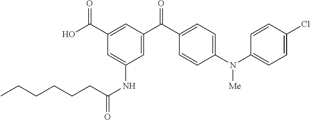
C(=O)(CCCCCC)NC1=CC(C(O)=O)=CC(C(C2=CC=C(N(C3=CC=C(Cl)C=C3)[Me])C=C2)=O)=C1
